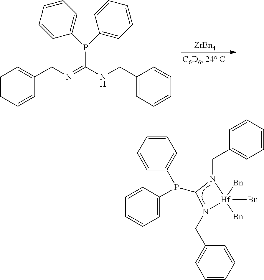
P(C1=CC=CC=C1)(C1=CC=CC=C1)C1N(CC2=CC=CC=C2)[Hf]([Bn])([Bn])([Bn])N1CC1=CC=CC=C1.[ZrBn4].N(=C(NCC1=CC=CC=C1)P(C1=CC=CC=C1)C1=CC=CC=C1)CC1=CC=CC=C1
